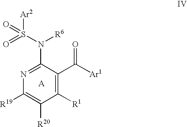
N1=C(N(S([Ar2])(=O)=O)[R6])C(C([Ar1])=O)=C([R1])C([R20])=C1[R19]
